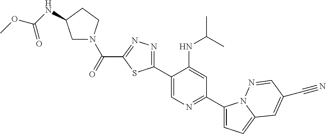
C1(C2=CN=C(C3=CC=C4N3N=CC(C#N)=C4)C=C2NC(C)C)=NN=C(C(=O)N2CC(NC(OC)=O)CC2)S1
